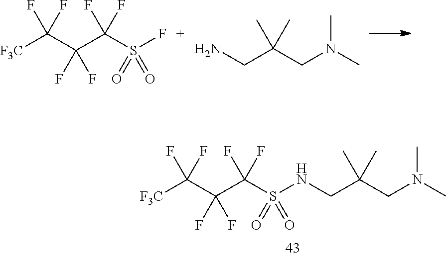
[F3C]C(C(C(S(F)(=O)=O)(F)F)(F)F)(F)F.NCC(CN(C)C)(C)C.[F3C]C(C(C(S(NCC(CN(C)C)(C)C)(=O)=O)(F)F)(F)F)(F)F
